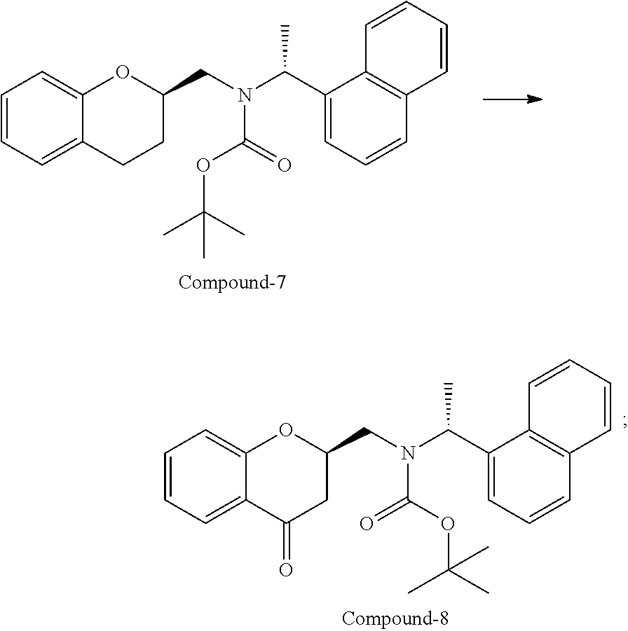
C1=CC2=C(C(C(N(CC3OC4=CC=CC=C4C(=O)C3)C(OC(C)(C)C)=O)C)=CC=C2)C=C1.C1=CC2=C(C(C(N(CC3OC4=CC=CC=C4CC3)C(=O)OC(C)(C)C)C)=CC=C2)C=C1
